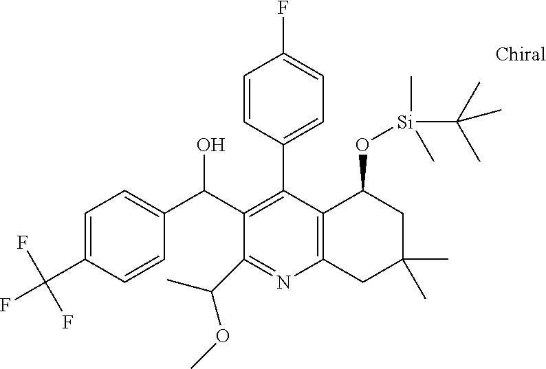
C1=C(C(F)(F)F)C=CC(C(O)C2=C(C3=CC=C(F)C=C3)C3=C(N=C2C(C)OC)CC(C)(C)CC3O[Si](C)(C(C)(C)C)C)=C1
